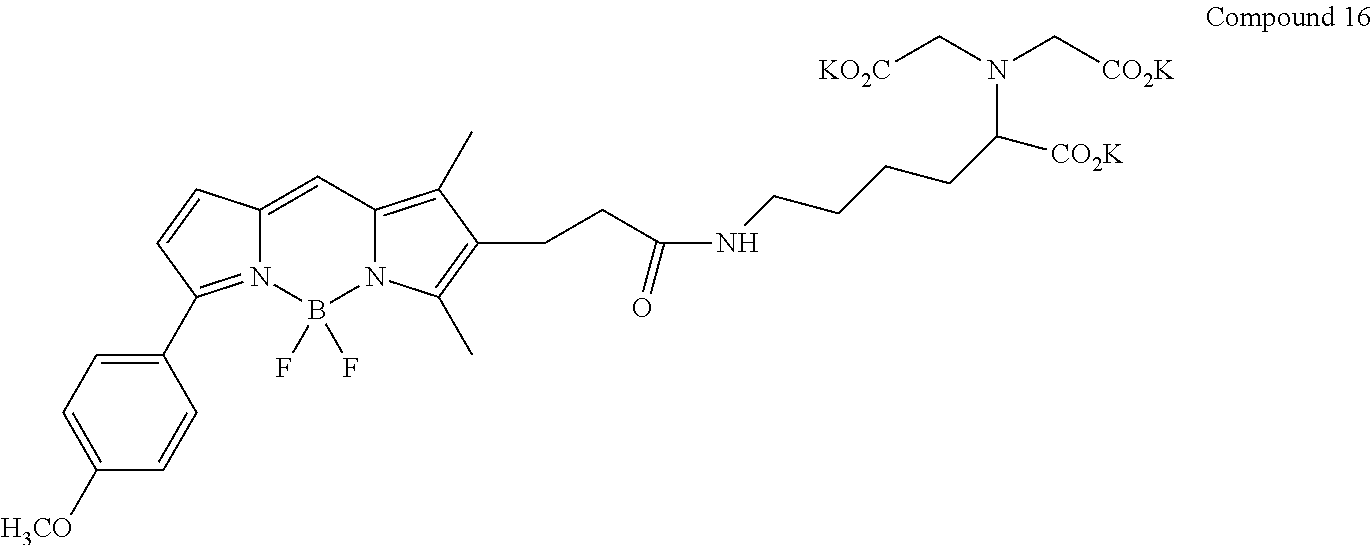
C(CC(NCCCCC(N(C[KO2C])C[CO2K])[CO2K])=O)C1=C(C)N2C(=C1C)C=C1N(=C(C3=CC=C([H3CO])C=C3)C=C1)B2(F)F
